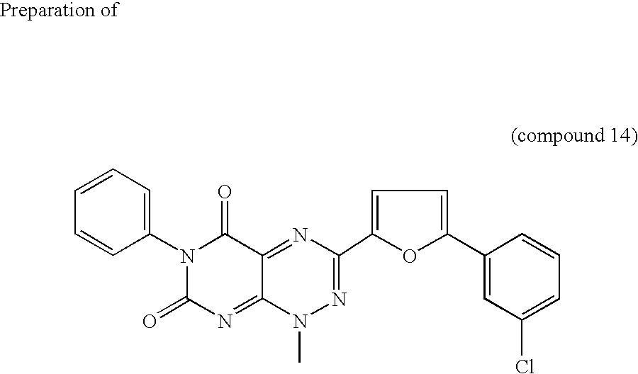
C1(N2C(=O)N=C3C(=NC(C4=CC=C(C5=CC(Cl)=CC=C5)O4)=NN3C)C2=O)=CC=CC=C1
